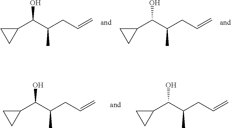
OC(C(CC=C)C)C1CC1.OC(C(CC=C)C)C1CC1.OC(C(CC=C)C)C1CC1.OC(C(CC=C)C)C1CC1
